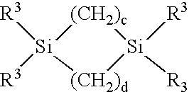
[(CH2)c]1[Si]([R3])([R3])[(CH2)d][Si]1([R3])[R3]
